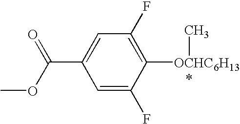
C1=C(F)C([OCHC6H13]C)=C(F)C=C1C(OC)=O
